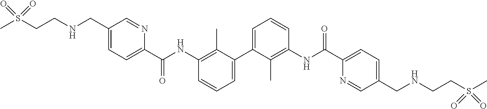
C1=C(C2=CC=CC(NC(C3=CC=C(CNCCS(C)(=O)=O)C=N3)=O)=C2C)C(C)=C(NC(C2=CC=C(CNCCS(C)(=O)=O)C=N2)=O)C=C1
